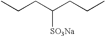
CCCC(CCC)[SO3Na]
